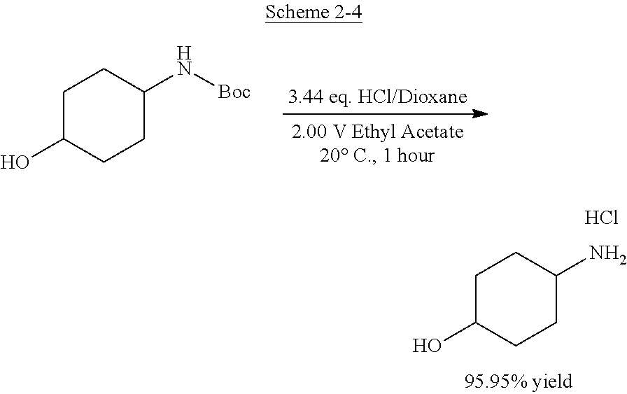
C1C(O)CCC(N[Boc])C1.C1C(O)CCC(N)C1.Cl
